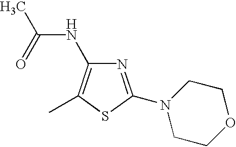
O1CCN(C2=NC(NC(C)=O)=C(C)S2)CC1
